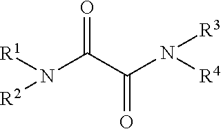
[R1]N(C(C(N([R4])[R3])=O)=O)[R2]
